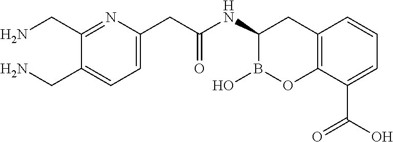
C12=C(C(C(O)=O)=CC=C1)OB(O)C(NC(=O)CC1=CC=C(CN)C(CN)=N1)C2
